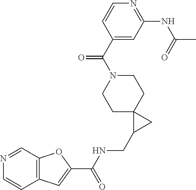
C12=C(C=NC=C1)OC(C(NCC1CC13CCN(C(=O)C1=CC(NC(C)=O)=NC=C1)CC3)=O)=C2
